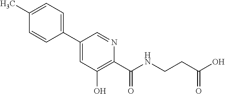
C1=CC(C2=CC(O)=C(C(NCCC(O)=O)=O)N=C2)=CC=C1C
